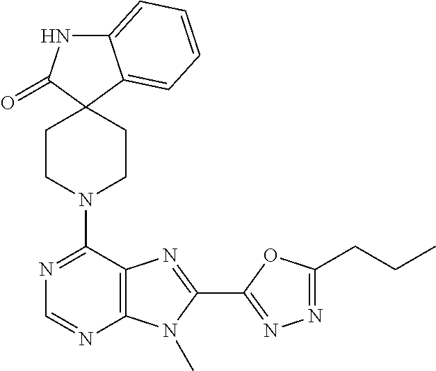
C12=CC=CC=C1C1(C(=O)N2)CCN(C2=NC=NC3=C2N=C(C2=NN=C(CCC)O2)N3C)CC1
